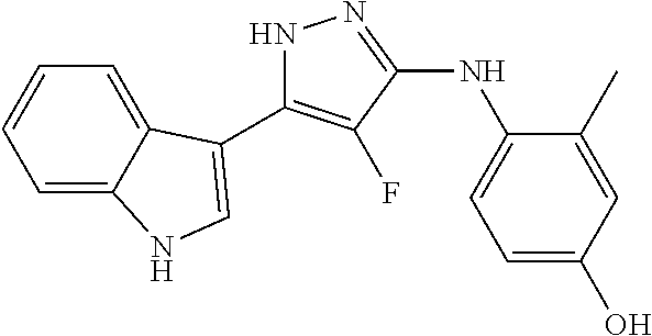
N1C(C2=CNC3=CC=CC=C32)=C(F)C(NC2=CC=C(O)C=C2C)=N1
